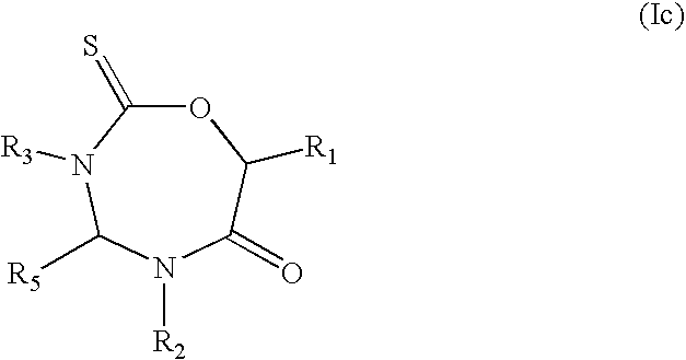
O1C(=S)N([R3])C([R5])N([R2])C(=O)C1[R1]
